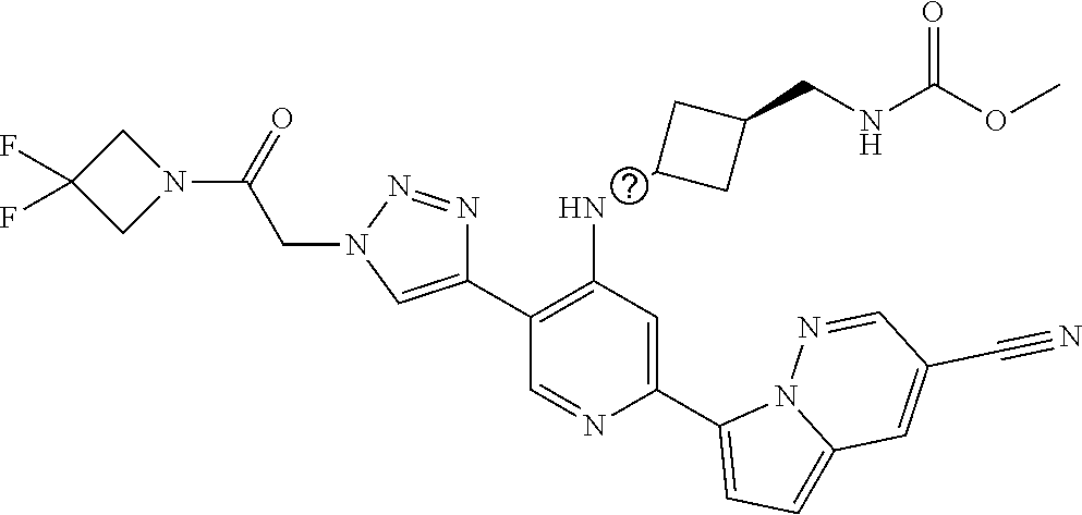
C1(C2=CN(CC(N3CC(F)(F)C3)=O)N=N2)=C(NC2CC(CNC(=O)OC)C2)C=C(C2=CC=C3N2N=CC(C#N)=C3)N=C1
